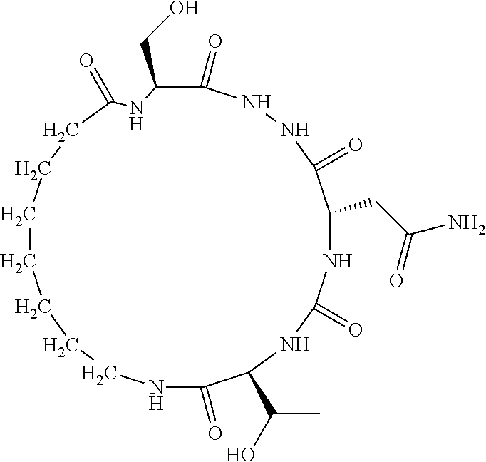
C1(=O)NNC(=O)C(CC(N)=O)NC(=O)NC(C(O)C)C(=O)NCCCCCCCC(=O)NC1CO
